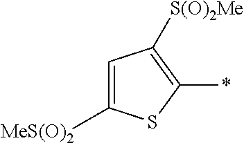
C1([MeS(O)2])=CC([S(O)2Me])=C(*)S1
